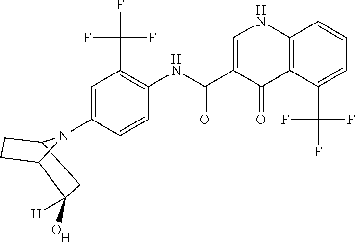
C1=C(C(NC2=C(C(F)(F)F)C=C(N3C4CCC3CC4([H])O)C=C2)=O)C(=O)C2=C(N1)C=CC=C2C(F)(F)F.[H]
